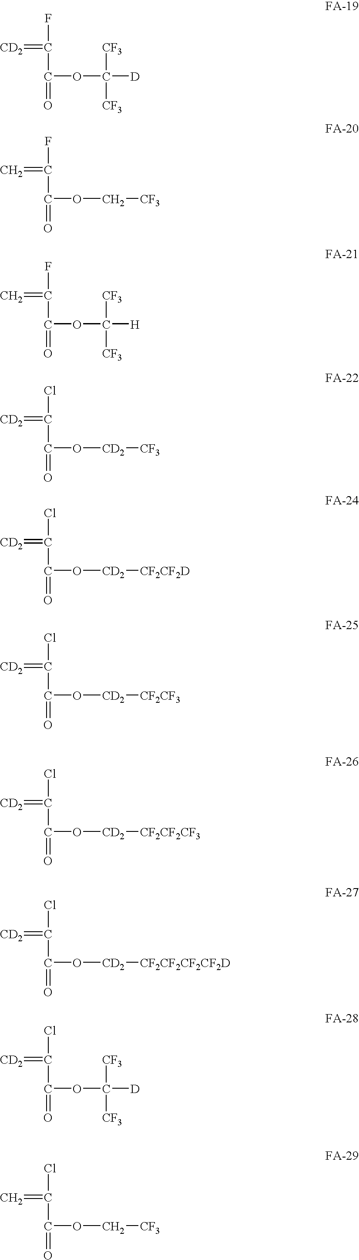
[CD2]=C(F)C(=O)OC([D])([CF3])[CF3].C=C(F)C(=O)OC[CF3].C=C(F)C(=O)OC([H])([CF3])[CF3].[CD2]=C(Cl)C(=O)O[CD2][CF3].[CD2]=C(Cl)C(=O)O[CD2][CF2CF2D].[CD2]=C(Cl)C(=O)O[CD2][CF2CF3].[CD2]=C(Cl)C(=O)O[CD2][CF2CF2CF3].[CD2]=C(Cl)C(=O)O[CD2][CF2CF2CF2CF2D].[CD2]=C(Cl)C(=O)OC([D])([CF3])[CF3].C=C(Cl)C(=O)OC[CF3]
